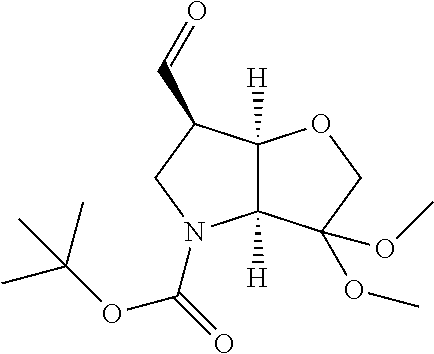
C12([H])C([H])(C(C=O)CN1C(=O)OC(C)(C)C)OCC2(OC)OC
